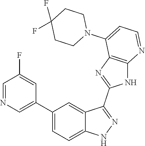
C1(C2=CC=C3C(=C2)C(C2=NC4=C(N2)N=CC=C4N2CCC(F)(F)CC2)=NN3)=CN=CC(F)=C1
